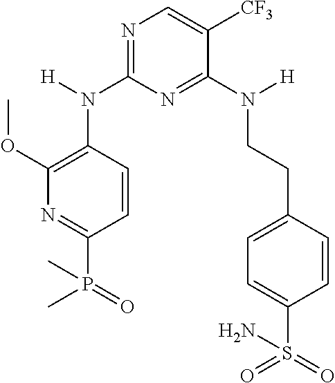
N1=C(N(C2=C(OC)N=C(P(=O)(C)C)C=C2)[H])N=C(N(CCC2=CC=C(S(=O)(=O)N)C=C2)[H])C([CF3])=C1
